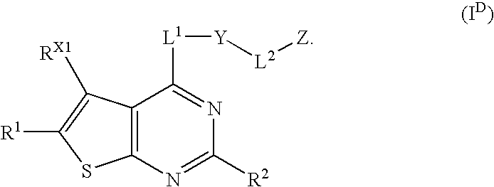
C12=C(N=C([R2])N=C1[L1][Y][L2][Z])SC([R1])=C2[RX1]
